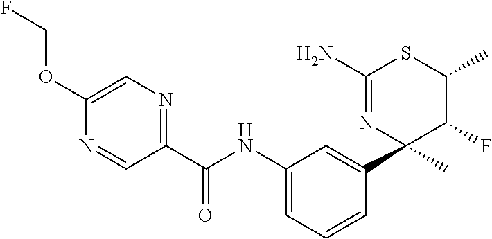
C1(C(NC2=CC=CC(C3(C)C(F)C(C)SC(N)=N3)=C2)=O)=NC=C(OCF)N=C1
